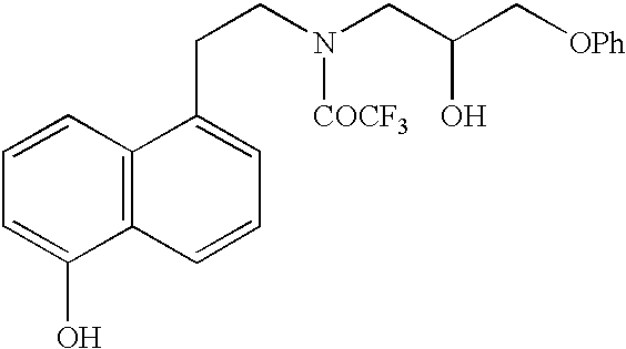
C1=CC=C(O)C2=C1C(CCN(CC(C[OPh])O)[COCF3])=CC=C2
